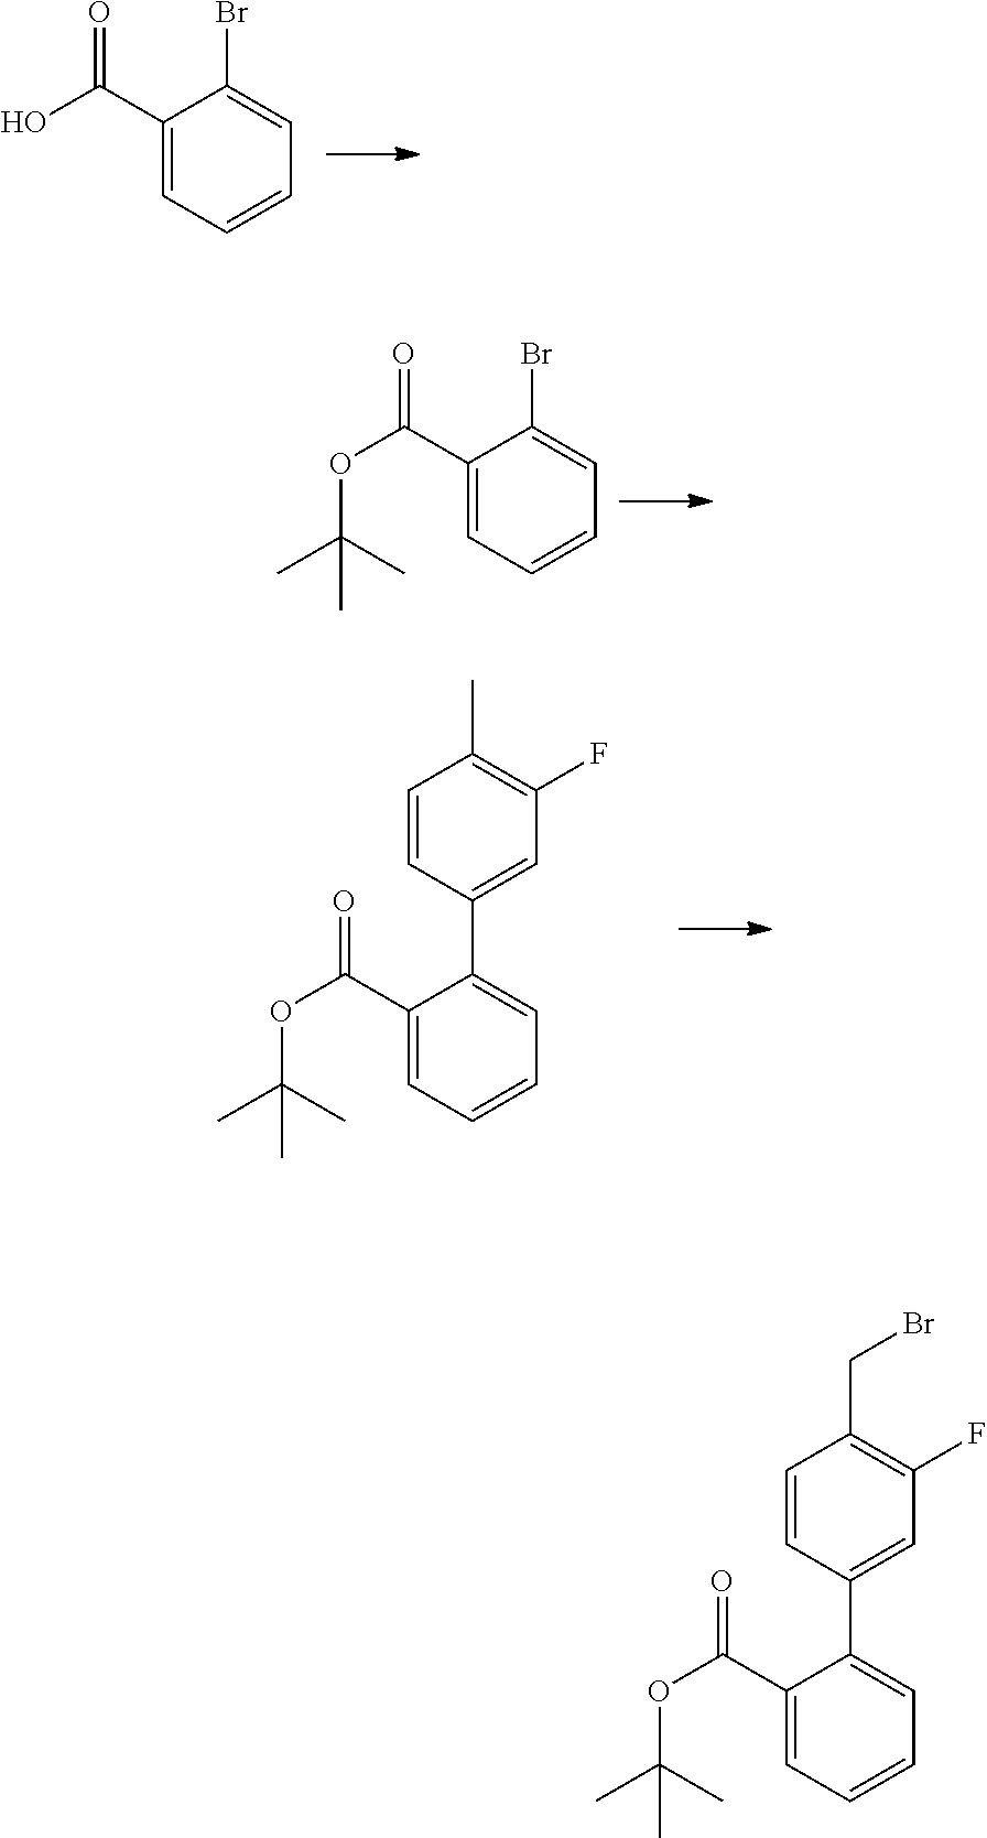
C1(C(O)=O)=CC=CC=C1Br.C1(C(OC(C)(C)C)=O)=CC=CC=C1Br.C1(C(OC(C)(C)C)=O)=CC=CC=C1C1=CC(F)=C(C)C=C1.C1(C(OC(C)(C)C)=O)=CC=CC=C1C1=CC(F)=C(CBr)C=C1
